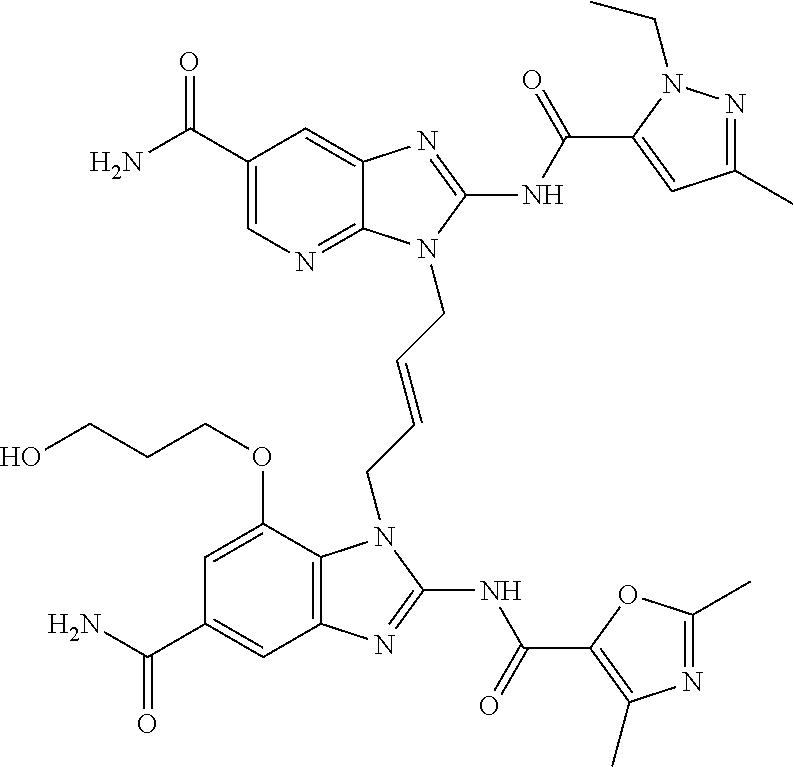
C1(C(N)=O)=CN=C2C(=C1)N=C(NC(=O)C1=CC(C)=NN1CC)N2CC=CCN1C2=C(C=C(C(N)=O)C=C2OCCCO)N=C1NC(=O)C1=C(C)N=C(C)O1
